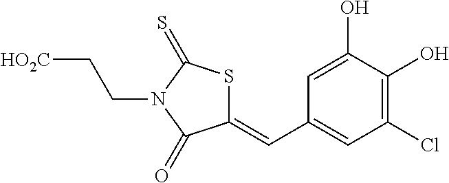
C1(=CC2=CC(Cl)=C(O)C(O)=C2)SC(=S)N(CC[HO2C])C1=O
